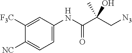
[N3]CC(C(NC1=CC=C([NC])C([F3C])=C1)=O)(O)C
